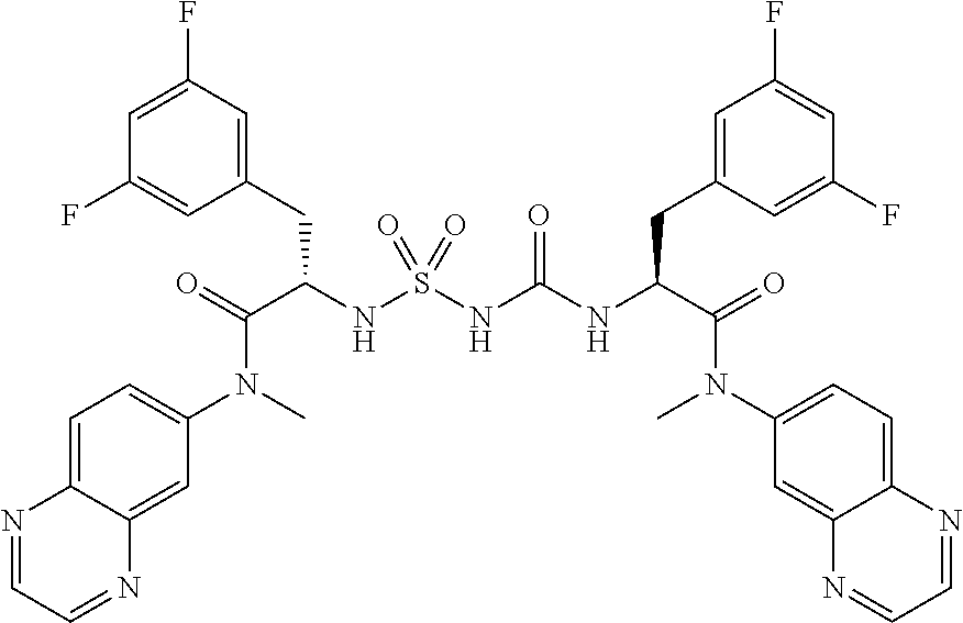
C(C(NS(NC(NC(C(=O)N(C1=CC=C2C(=C1)N=CC=N2)C)CC1=CC(F)=CC(F)=C1)=O)(=O)=O)CC1=CC(F)=CC(F)=C1)(=O)N(C)C1=CC=C2C(=C1)N=CC=N2
